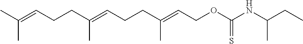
CC(=CCCC(=CCCC(=CCOC(NC(CC)C)=S)C)C)C
